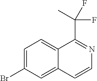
C1=C(Br)C=C2C(=C1)C(C(C)(F)F)=NC=C2
